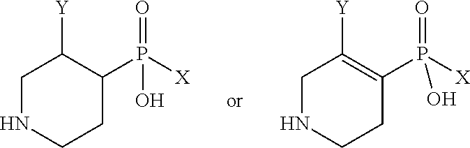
C1NCCC(P([X])(=O)O)C1[Y].C1NCCC(P([X])(=O)O)=C1[Y]
